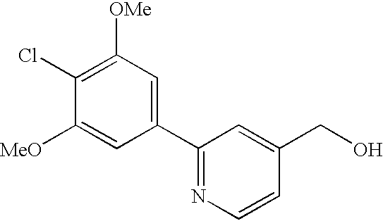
C1(Cl)=C([OMe])C=C(C2=NC=CC(CO)=C2)C=C1[MeO]
